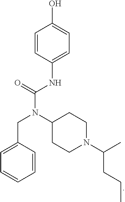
C(N(C(NC1=CC=C(O)C=C1)=O)C1CCN(C(CCC)C)CC1)C1=CC=CC=C1
